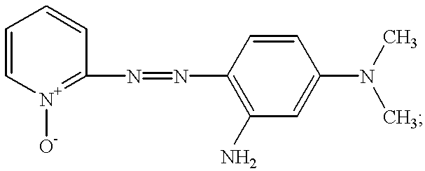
N(C1=C(N)C=C(N(C)C)C=C1)=NC1=[N+]([O-])C=CC=C1
